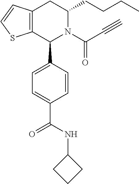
C12=C(CC(CCCC)N(C(C#C)=O)C1C1=CC=C(C(NC3CCC3)=O)C=C1)C=CS2
